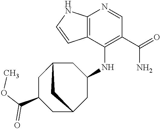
C12=C(C(NC3CC4CC(C(OC)=O)CC(C3)C4)=C(C(=O)N)C=N1)C=CN2
